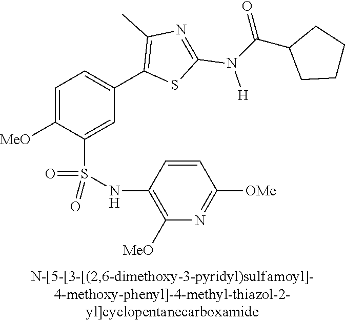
C1=C([MeO])C(S(NC2=C([MeO])N=C([OMe])C=C2)(=O)=O)=CC(C2=C(C)N=C(N([H])C(C3CCCC3)=O)S2)=C1
